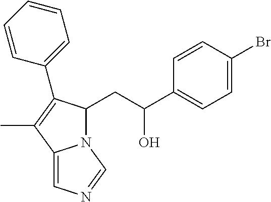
C1=CC(Br)=CC=C1C(O)CC1N2C(=CN=C2)C(C)=C1C1=CC=CC=C1
